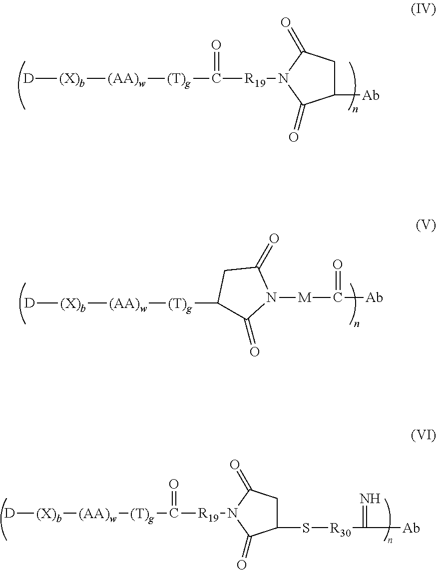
[D][(X)b][(AA)w][(T)g]C(=O)[R19]N1C(=O)C([Ab])CC1=O.[D][(X)b][(AA)w][(T)g]C(=O)[R19]N1C(=O)C(S[R30]C(=N)[Ab])CC1=O.[D][(X)b][(AA)w][(T)g]C1C(=O)N([M]C(=O)[Ab])C(=O)C1
